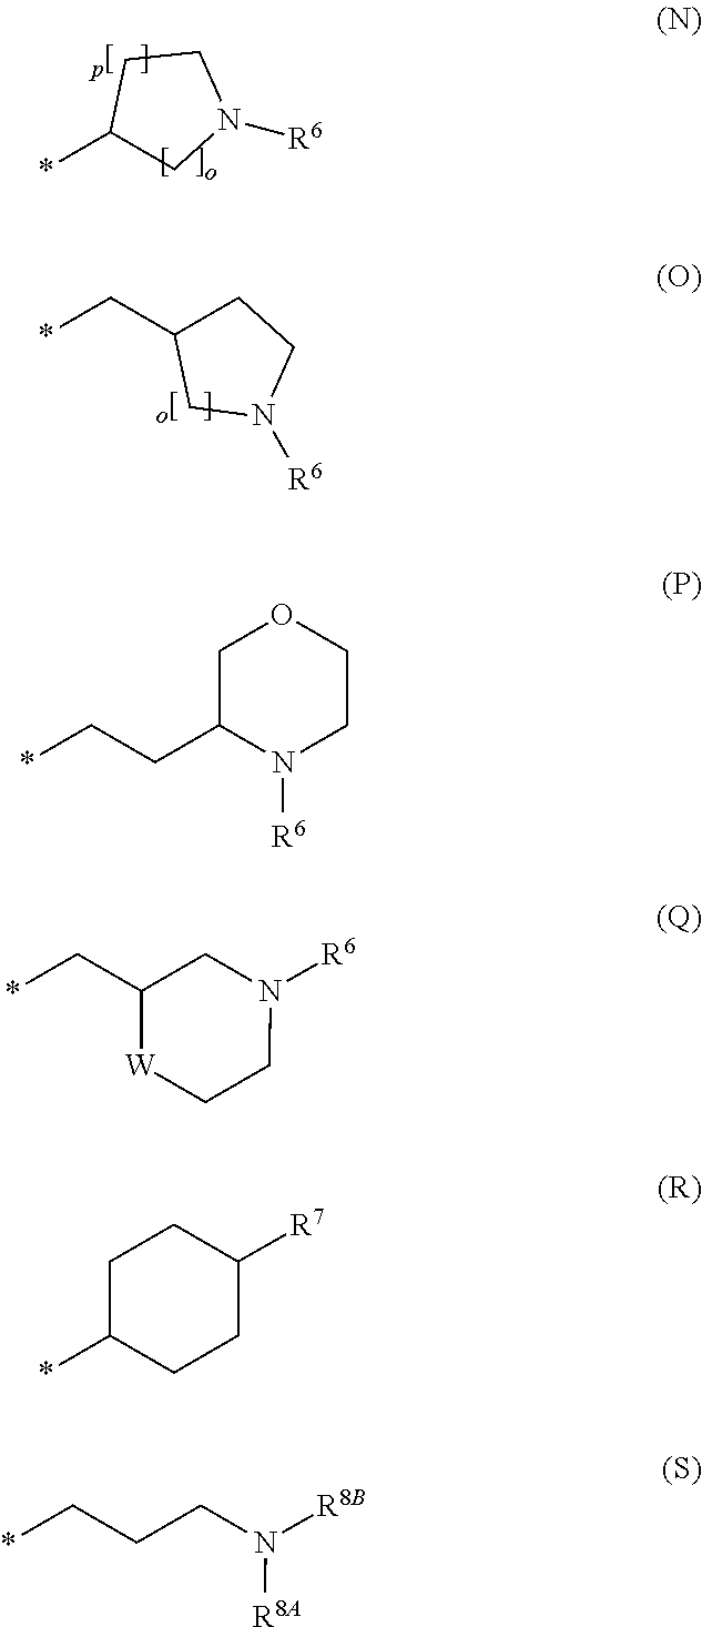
*C1CN([R6])CC1.*CC1CCN([R6])C1.C1C(CC*)N([R6])CCO1.C1N([R6])CC[W]C1C*.C1C([R7])CCC(*)C1.C(N([R8A])[R8B])CC*
